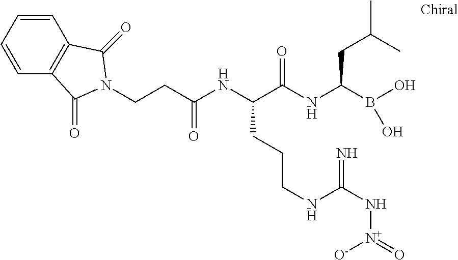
C(C(NC(C(NC(B(O)O)CC(C)C)=O)CCCNC(=N)N[N+]([O-])=O)=O)CN1C(=O)C2=C(C=CC=C2)C1=O
